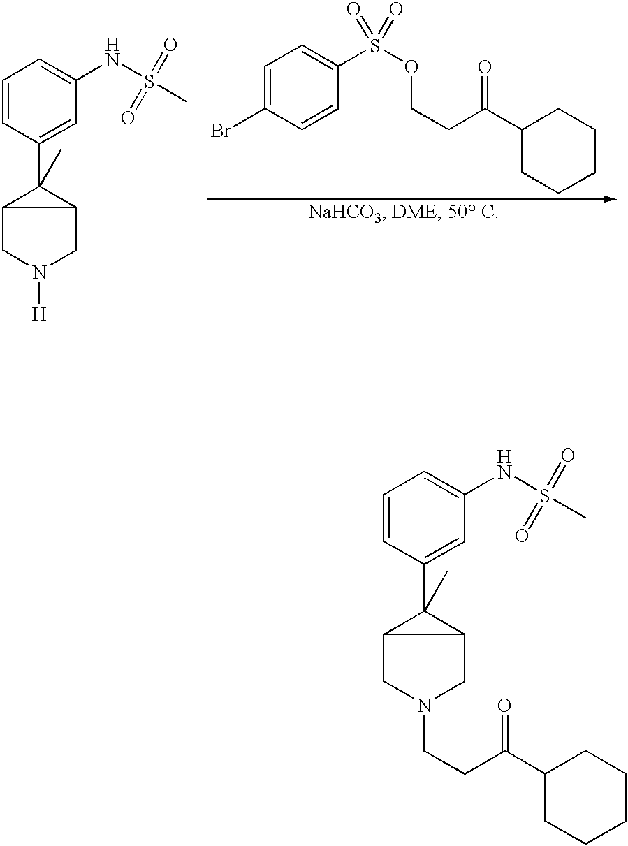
C1=CC(C2(C)C3CN([H])CC23)=CC(NS(C)(=O)=O)=C1.C1=C(Br)C=CC(S(OCCC(=O)C2CCCCC2)(=O)=O)=C1.C1=CC(C2(C)C3CN(CCC(=O)C4CCCCC4)CC23)=CC(NS(C)(=O)=O)=C1
